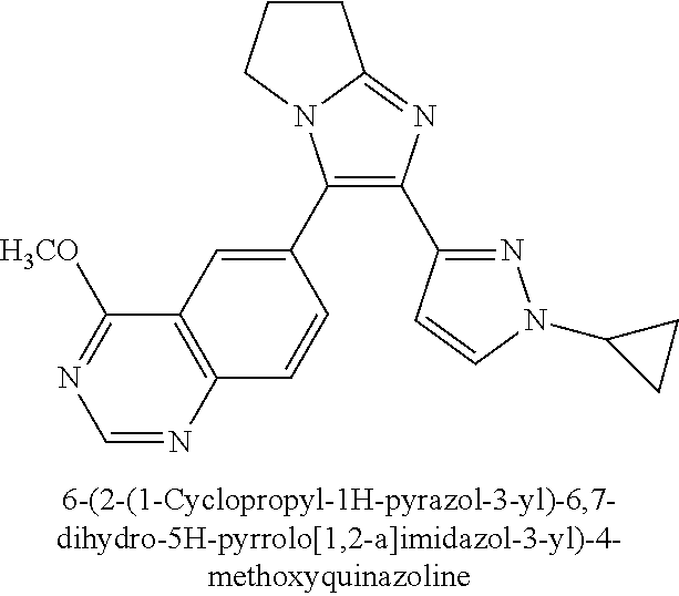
C1(C2=CC3=C(C=C2)N=CN=C3[H3CO])=C(C2=NN(C3CC3)C=C2)N=C2N1CCC2
